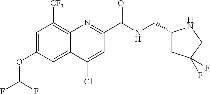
C1=C(OC(F)F)C=C2C(=C1[CF3])N=C(C(=O)NCC1CC(F)(F)CN1)C=C2Cl
